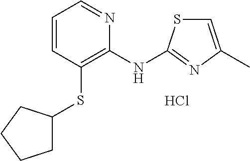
Cl.S(C1=C(NC2=NC(C)=CS2)N=CC=C1)C1CCCC1
